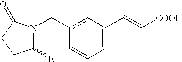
C1([E])N(CC2=CC(C=C[COOH])=CC=C2)C(=O)CC1
